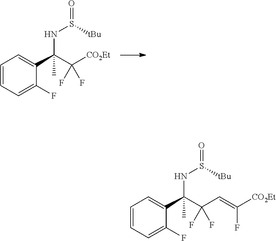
C1=CC=C(F)C(C(C([CO2Et])(F)F)(C)NS([tBu])=O)=C1.C1=CC=C(F)C(C(C(C=C(F)[CO2Et])(F)F)(C)NS([tBu])=O)=C1
